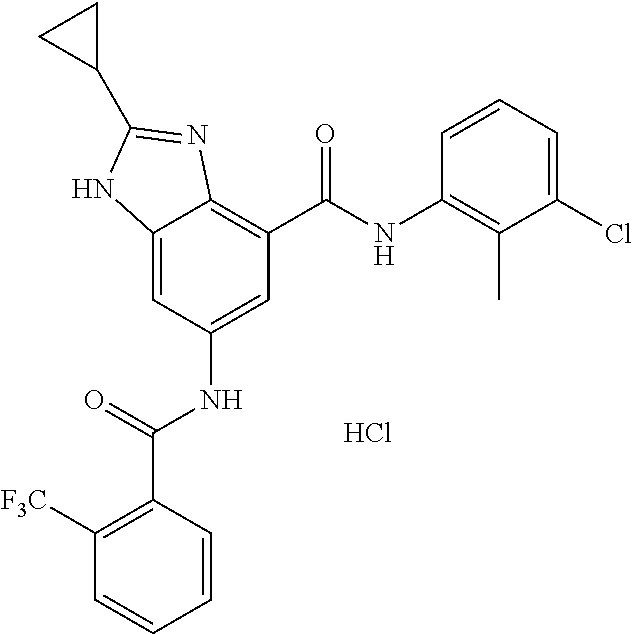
C12=CC(NC(C3=C([F3C])C=CC=C3)=O)=CC(C(=O)NC3=C(C)C(Cl)=CC=C3)=C1N=C(C1CC1)N2.Cl
